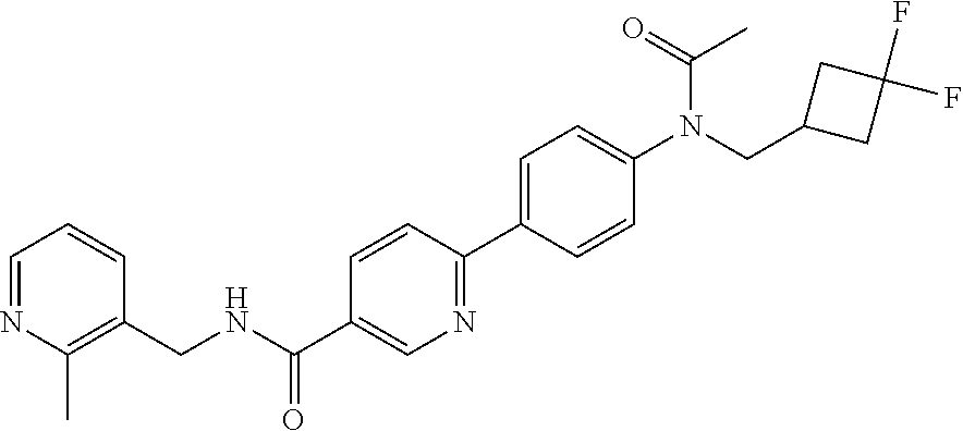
C1(CN(C2=CC=C(C3=NC=C(C(=O)NCC4=C(C)N=CC=C4)C=C3)C=C2)C(=O)C)CC(F)(F)C1
